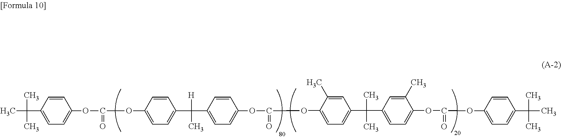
C(OC1=CC=C(C(C2=CC=C(OC(=O)OC3=CC=C(C(C4=CC=C(OC(OC5=CC=C(C(C)(C)C)C=C5)=O)C(C)=C4)(C)C)C=C3C)C=C2)([H])C)C=C1)(OC1=CC=C(C(C)(C)C)C=C1)=O
